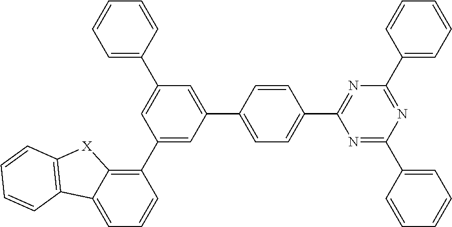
C1=CC(C2=CC(C3=CC=CC=C3)=CC(C3=C4C(=CC=C3)C3=C([X]4)C=CC=C3)=C2)=CC=C1C1=NC(C2=CC=CC=C2)=NC(C2=CC=CC=C2)=N1
